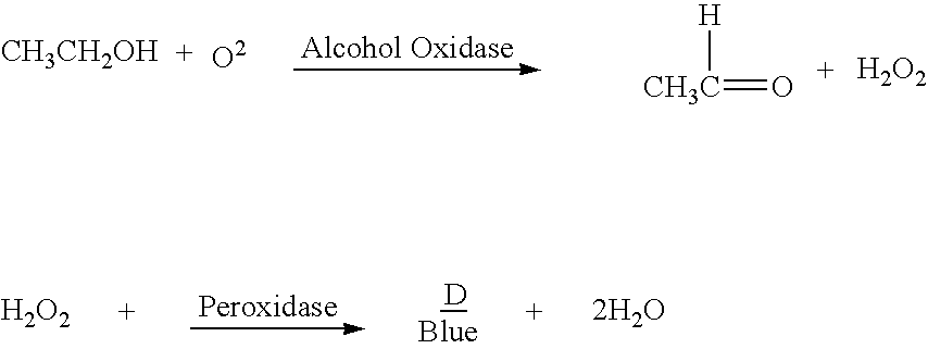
[CH3CH2OH].[CH3C](=O)[H].[H2O2].[D].[H2O2].[2H2O]
